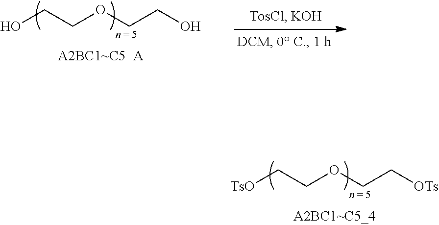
OCCOCCO.[TsO]CCOCC[OTs]
